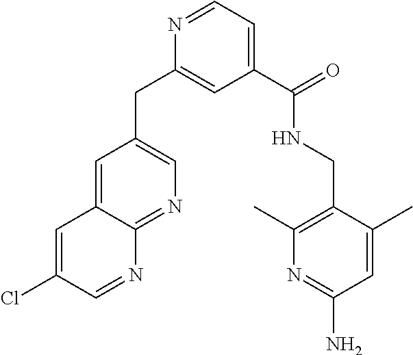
C1=C2C(=NC=C1CC1=CC(C(NCC3=C(C)N=C(N)C=C3C)=O)=CC=N1)N=CC(Cl)=C2
